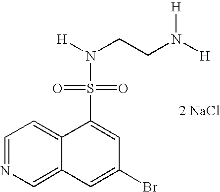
C1=NC=C2C(=C1)C(S(=O)(=O)N(CCN([H])[H])[H])=CC(Br)=C2.[2 NaCl]
